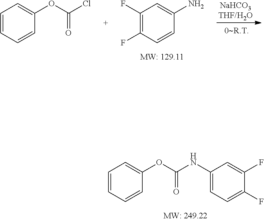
C1=CC=CC(OC(NC2=CC=C(F)C(F)=C2)=O)=C1.C1(F)=C(F)C=CC(N)=C1.C1=CC=CC(OC(Cl)=O)=C1
